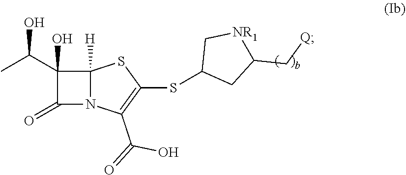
C1(C(C)O)(O)C(=O)N2C1([H])SC(SC1CC(C[Q])[NR1]C1)=C2C(=O)O
